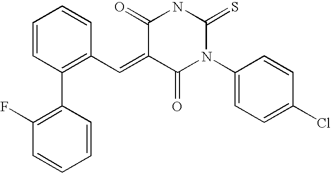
C1=CC(C2=C(F)C=CC=C2)=C(C=C2C(=O)N(C3=CC=C(Cl)C=C3)C(=S)NC2=O)C=C1
